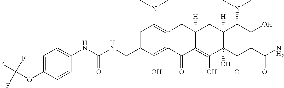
C12=C(O)C(CNC(NC3=CC=C(OC(F)(F)F)C=C3)=O)=CC(N(C)C)=C1CC1([H])C(=C(O)C3(O)C([H])(C1)C(N(C)C)C(O)=C(C(N)=O)C3=O)C2=O
